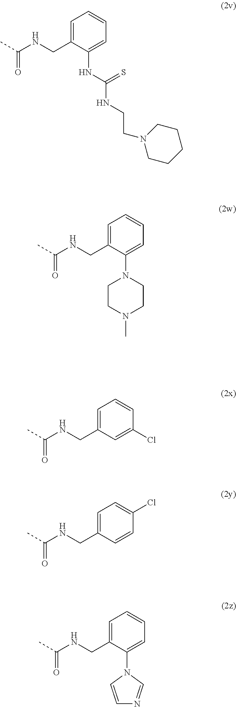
CC(NCC1=CC=CC=C1NC(NCCN1CCCCC1)=S)=O.CC(NCC1=CC=CC=C1N1CCN(C)CC1)=O.CC(NCC1=CC=CC(Cl)=C1)=O.CC(NCC1=CC=C(Cl)C=C1)=O.CC(NCC1=CC=CC=C1N1C=CN=C1)=O
